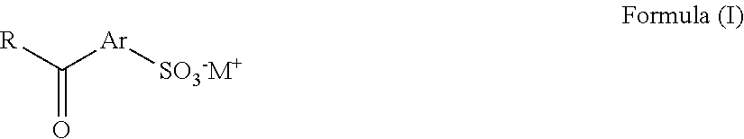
[R]C([Ar][SO3-M+])=O
